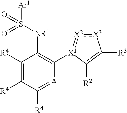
C1([R4])=C([R4])C([R4])=[A]C([X1]2:[X2]:[X3]C([R3])=C2[R2])=C1[NR1]S([Ar1])(=O)=O
